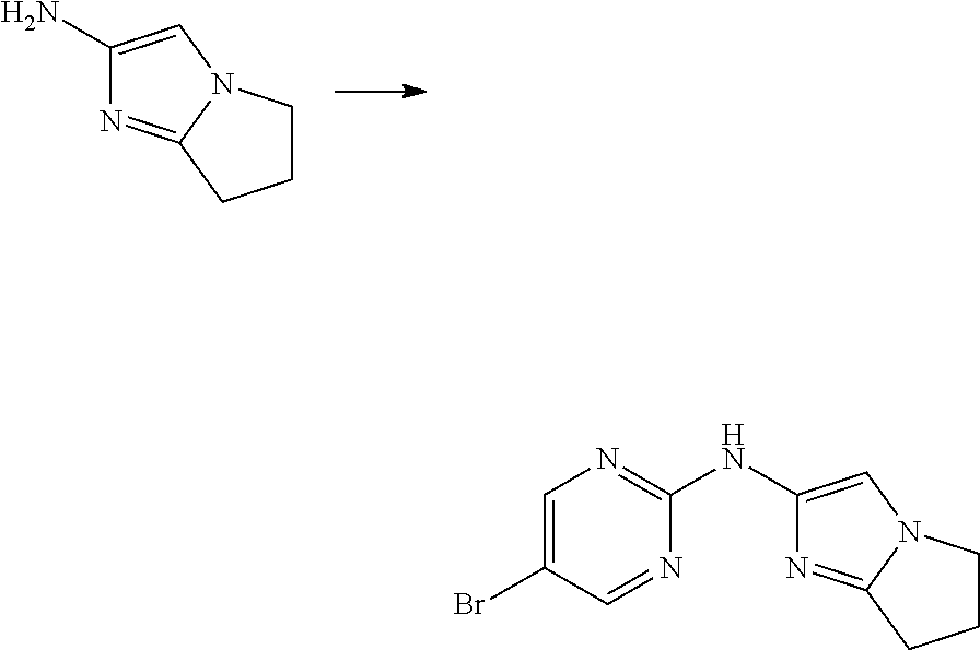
C1(N)=CN2C(=N1)CCC2.C1(NC2=NC=C(Br)C=N2)=CN2C(=N1)CCC2
